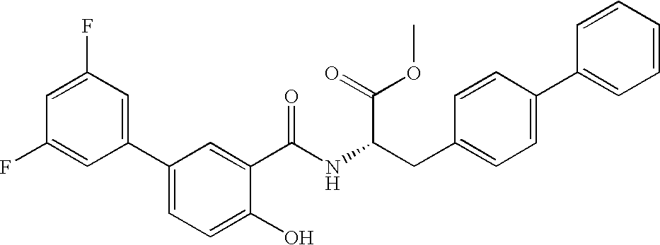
C1(F)=CC(C2=CC=C(O)C(C(=O)NC(CC3=CC=C(C4=CC=CC=C4)C=C3)C(OC)=O)=C2)=CC(F)=C1
